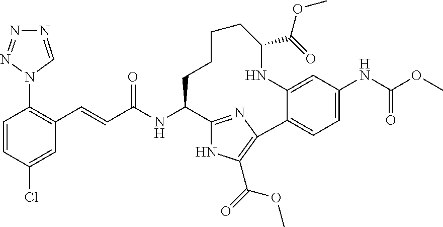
C1=CC(Cl)=CC(C=CC(NC2C3=NC(=C(C(=O)OC)N3)C3=CC=C(NC(OC)=O)C=C3NC(C(=O)OC)CCCC2)=O)=C1N1C=NN=N1
